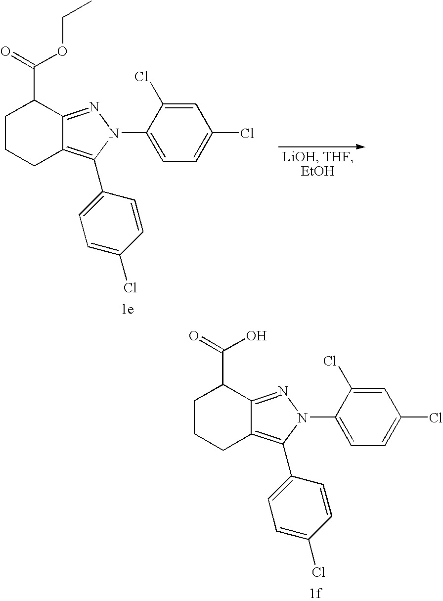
C1CCC2=C(C3=CC=C(Cl)C=C3)N(C3=CC=C(Cl)C=C3Cl)N=C2C1C(=O)O.C1CCC2=C(C3=CC=C(Cl)C=C3)N(C3=CC=C(Cl)C=C3Cl)N=C2C1C(=O)OCC
